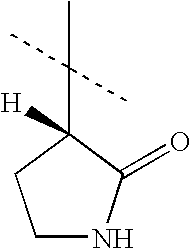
C1NC(=O)C(C(C)(C)C)([H])C1
